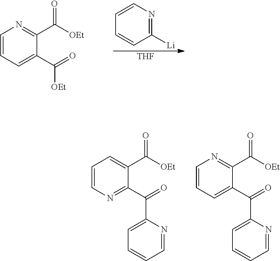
C1=CN=C([Li])C=C1.[THF].C1=CC=C(C(=O)[OEt])C(C([OEt])=O)=N1.C1=C(C(=O)C2=NC=CC=C2C([OEt])=O)N=CC=C1.C1=C(C(=O)C2=CC=CN=C2C([OEt])=O)N=CC=C1
